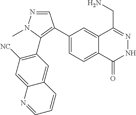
C1(C2=C(C3=C([NC])C=C4C(=C3)C=CC=N4)N(C)N=C2)=CC=C2C(=C1)C(CN)=NNC2=O
